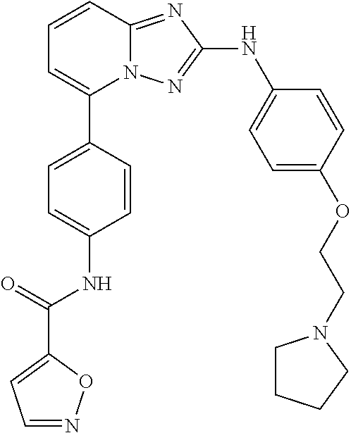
C1=CC2=NC(NC3=CC=C(OCCN4CCCC4)C=C3)=NN2C(C2=CC=C(NC(C3=CC=NO3)=O)C=C2)=C1
